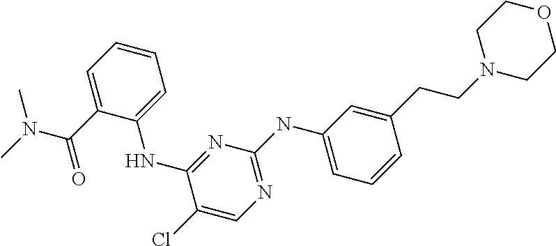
CN(C(C1=CC=CC=C1NC1=NC(NC2=CC=CC(CCN3CCOCC3)=C2)=NC=C1Cl)=O)C
